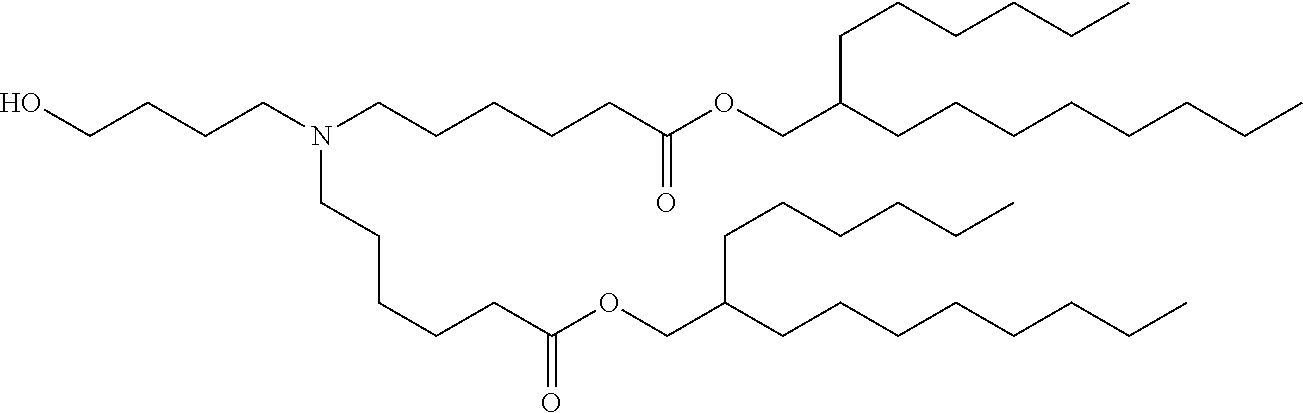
C(CCN(CCCCCC(OCC(CCCCCCCC)CCCCCC)=O)CCCCCC(OCC(CCCCCCCC)CCCCCC)=O)CO
